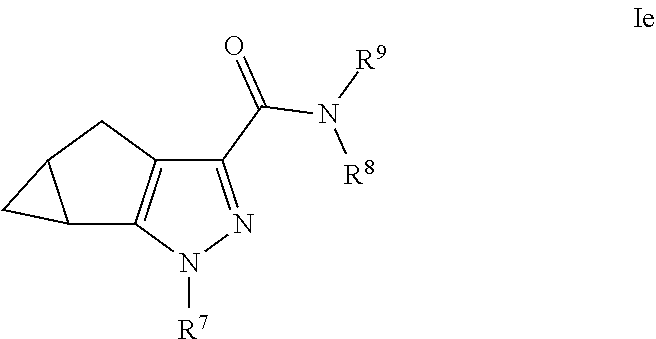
C1(C(=O)N([R9])[R8])=NN([R7])C2=C1CC1C2C1
